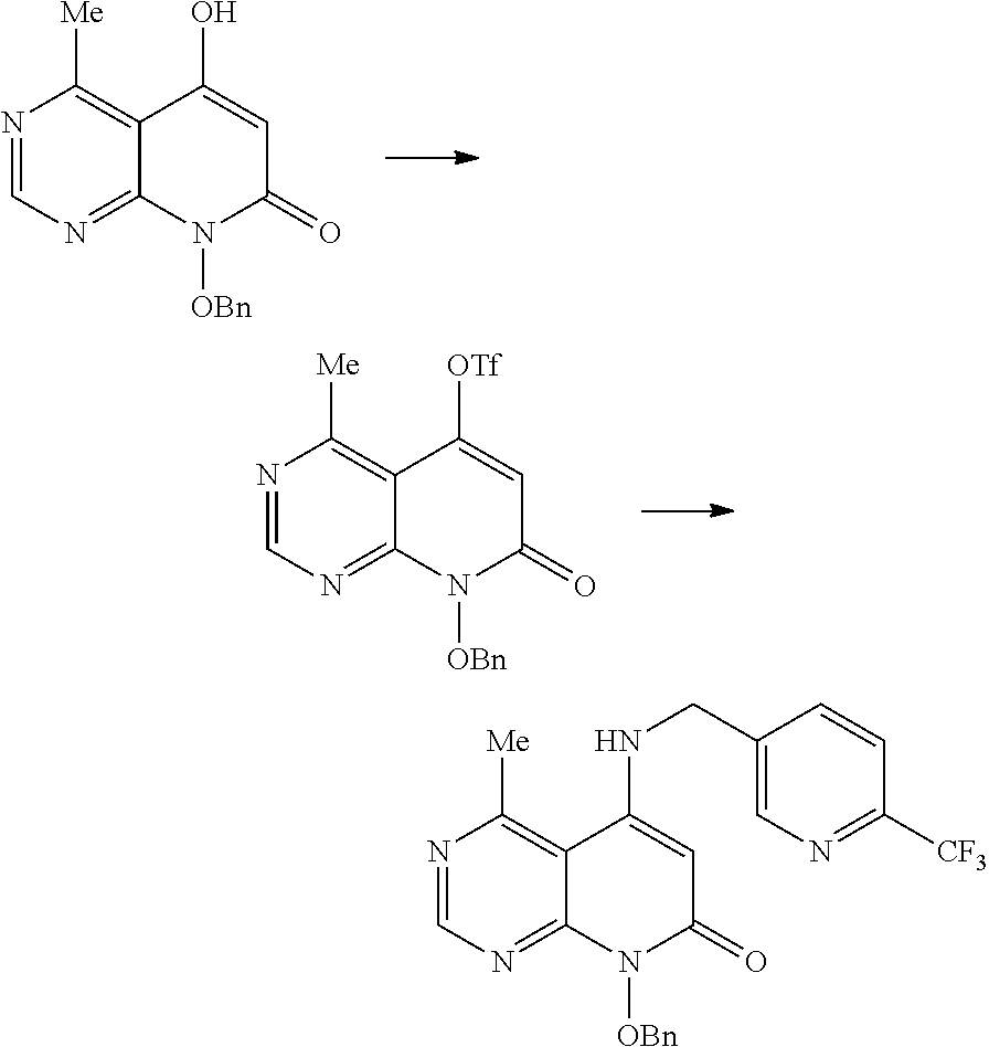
N1=CN=C2C(=C1[Me])C(O)=CC(=O)N2[OBn].N1=CN=C2C(=C1[Me])C([OTf])=CC(=O)N2[OBn].N1=CN=C2C(=C1[Me])C(NCC1=CN=C([CF3])C=C1)=CC(=O)N2[OBn]
